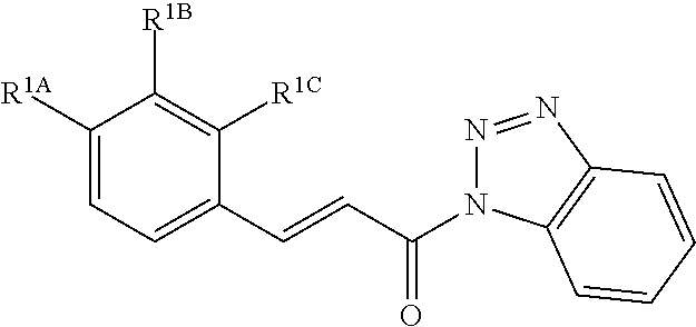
C1([R1A])=CC=C(C=CC(=O)N2N=NC3=C2C=CC=C3)C([R1C])=C1[R1B]
